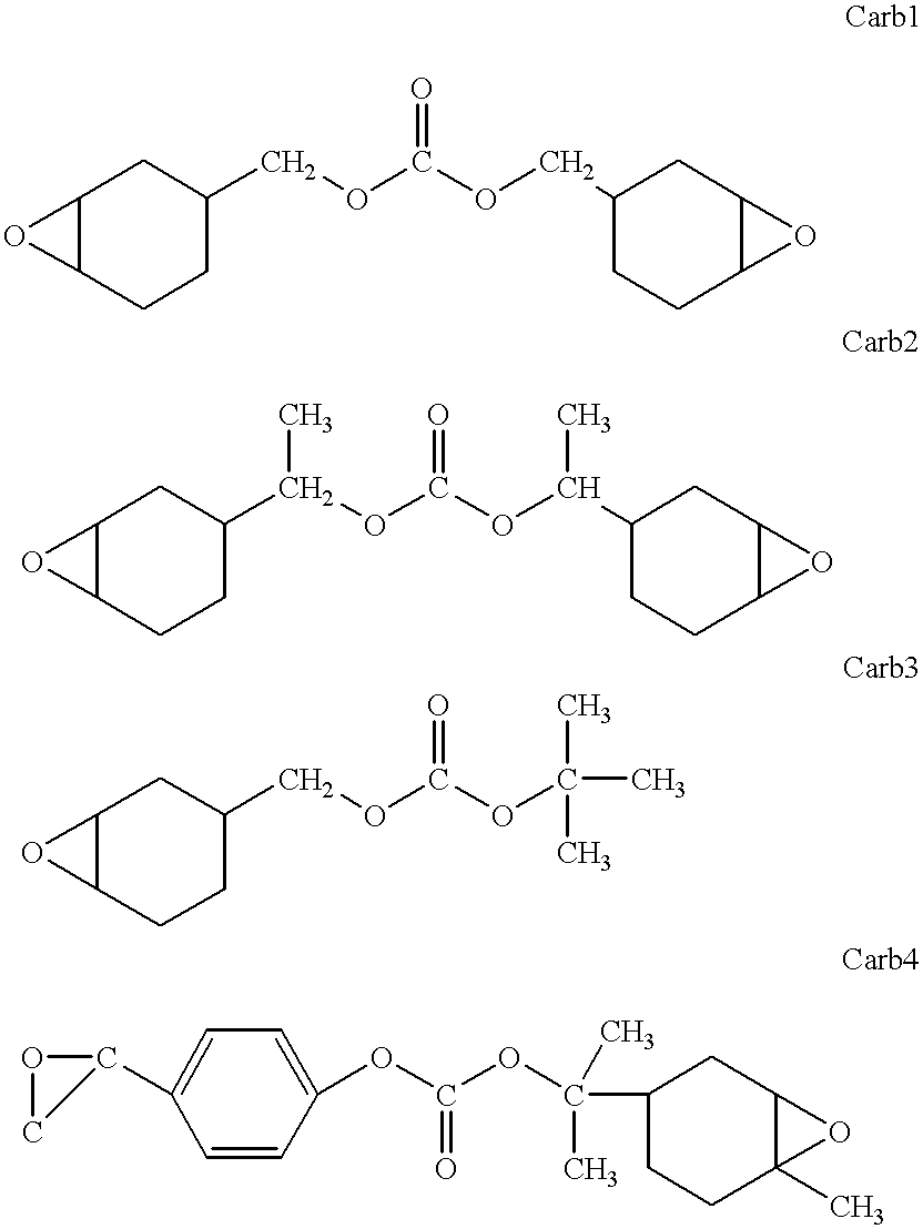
C12C(CCC(COC(OCC3CCC4C(C3)O4)=O)C1)O2.C12C(CCC(C(C)OC(OC(C3CCC4C(C3)O4)C)=O)C1)O2.C12C(CCC(COC(OC(C)(C)C)=O)C1)O2.C1=C(C2OC2)C=CC(OC(OC(C)(C)C2CCC3(C)C(C2)O3)=O)=C1
